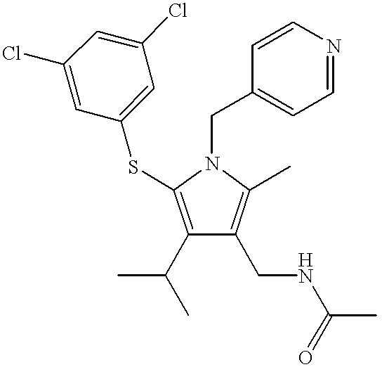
C1(C(C)C)=C(SC2=CC(Cl)=CC(Cl)=C2)N(CC2=CC=NC=C2)C(C)=C1CNC(=O)C
